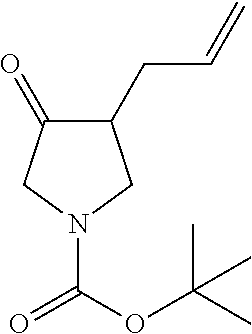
C1(CC=C)C(=O)CN(C(OC(C)(C)C)=O)C1
